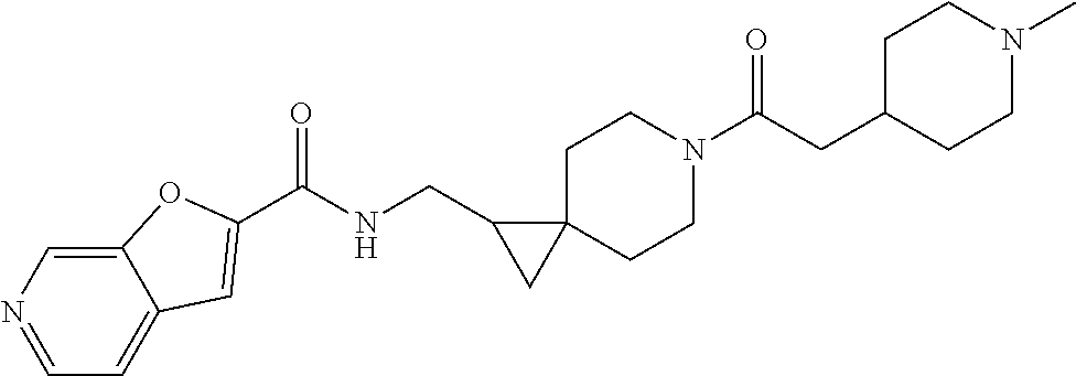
C1=NC=C2C(=C1)C=C(C(=O)NCC1CC13CCN(C(=O)CC1CCN(C)CC1)CC3)O2
